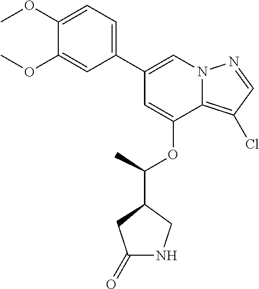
C1=C(OC(C)C2CNC(=O)C2)C2=C(Cl)C=NN2C=C1C1=CC=C(OC)C(OC)=C1
